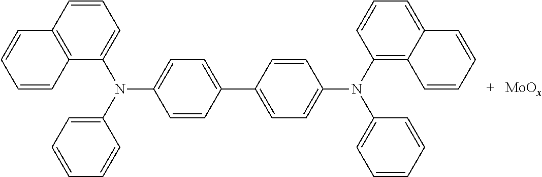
C1=CC2=C(C=C1)C=CC=C2N(C1=CC=CC=C1)C1=CC=C(C2=CC=C(N(C3=C4C(=CC=C3)C=CC=C4)C3=CC=CC=C3)C=C2)C=C1
